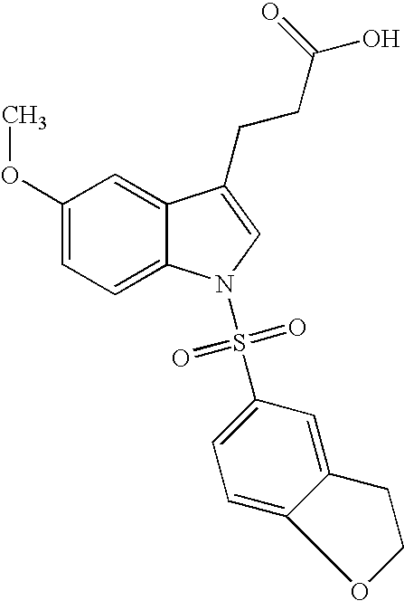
C12=CC(OC)=CC=C1N(S(C1=CC=C3C(=C1)CCO3)(=O)=O)C=C2CCC(=O)O
